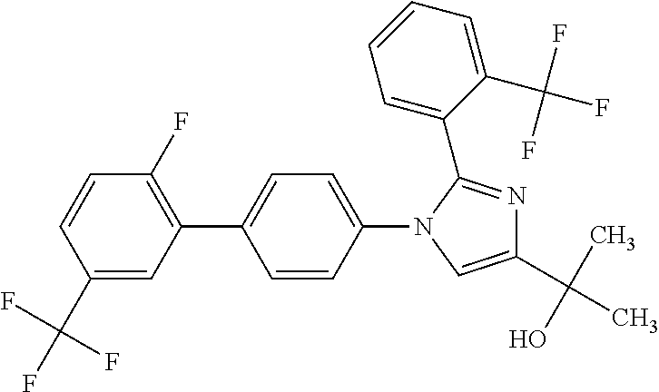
C1(C(F)(F)F)=CC(C2=CC=C(N3C(C4=CC=CC=C4C(F)(F)F)=NC(C(C)(O)C)=C3)C=C2)=C(F)C=C1
